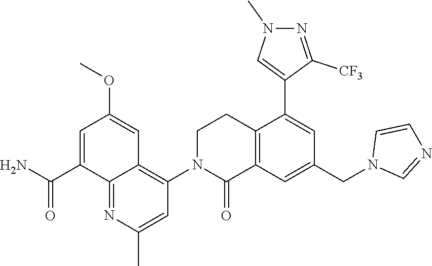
C12=C(C=C(CN3C=NC=C3)C=C1C1=CN(C)N=C1[CF3])C(=O)N(C1=C3C(=NC(C)=C1)C(C(N)=O)=CC(OC)=C3)CC2
